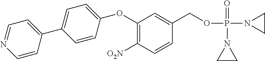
C1(OC2=CC=C(C3=CC=NC=C3)C=C2)=C([O2N])C=CC(COP(N2CC2)(=O)N2CC2)=C1
